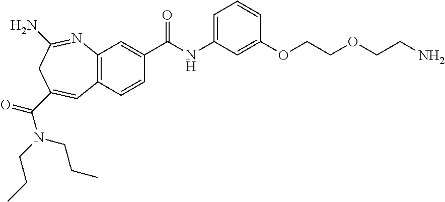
C12=C(C=CC(C(NC3=CC=CC(OCCOCCN)=C3)=O)=C1)C=C(C(=O)N(CCC)CCC)CC(N)=N2
